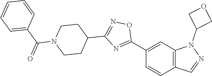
C1(C2=NC(C3CCN(C(C4=CC=CC=C4)=O)CC3)=NO2)=CC2=C(C=C1)C=NN2C1COC1
